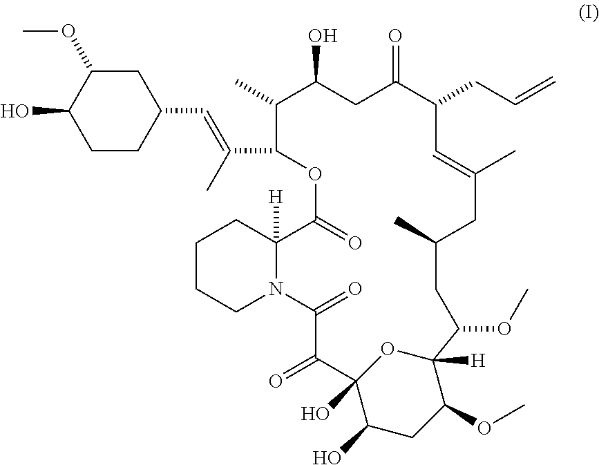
C1CC(C=C(C)C2OC(=O)C3([H])CCCCN3C(=O)C(=O)C3(O)C(O)CC(OC)C([H])(C(OC)CC(C)CC(C)=CC(CC=C)C(=O)CC(O)C2C)O3)CC(OC)C1O
